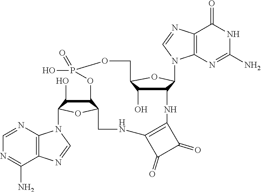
C12C(O)C(OC1N1C3=C(C(=O)NC(N)=N3)N=C1)COP(O)(=O)OC1C(O)C(N3C4=C(C(N)=NC=N4)N=C3)OC1CNC1=C(N2)C(=O)C1=O
